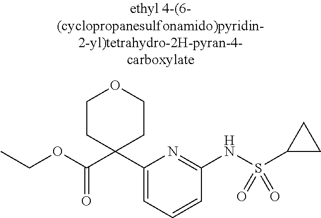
C1(C2(C(OCC)=O)CCOCC2)=CC=CC(NS(C2CC2)(=O)=O)=N1
